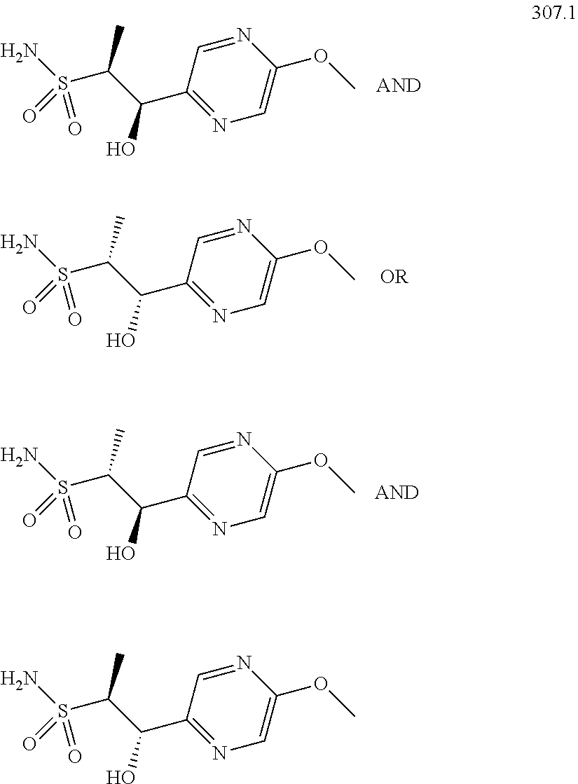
N1=CC(C(C(S(N)(=O)=O)C)O)=NC=C1OC.N1=CC(C(C(S(N)(=O)=O)C)O)=NC=C1OC.N1=CC(C(C(S(N)(=O)=O)C)O)=NC=C1OC.N1=CC(C(C(S(N)(=O)=O)C)O)=NC=C1OC
